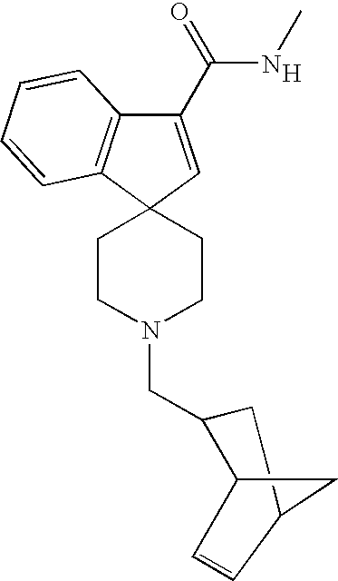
C1(C(=O)NC)=CC2(C3=C1C=CC=C3)CCN(CC1C3C=CC(C1)C3)CC2.[H]
